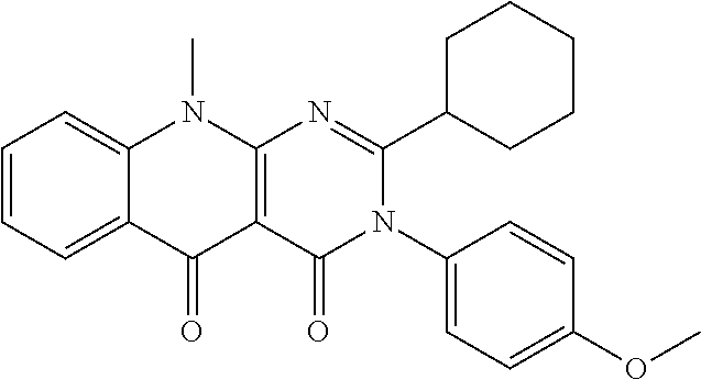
C1=CC=C2C(=C1)N(C)C1=C(C2=O)C(=O)N(C2=CC=C(OC)C=C2)C(C2CCCCC2)=N1
